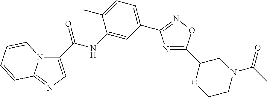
N1=C(C2OCCN(C(=O)C)C2)ON=C1C1=CC=C(C)C(NC(=O)C2=CN=C3N2C=CC=C3)=C1
